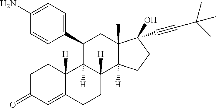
C1(C2C3([H])C([H])(C4([H])C(C)(C2)C(O)(C#CC(C)(C)C)CC4)CCC2=CC(=O)CCC32[H])=CC=C(N)C=C1
